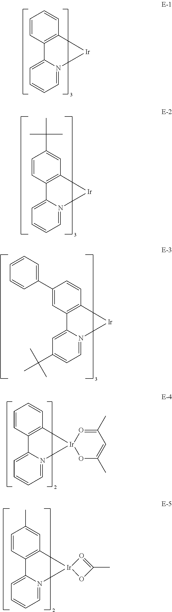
C1=CC2=C(C=C1)[Ir]N1=CC=CC=C21.C1=CC2=C(C=C1C(C)(C)C)[Ir]N1=CC=CC=C21.C1(C2=CC=CC=C2)=CC2=C(C=C1)[Ir]N1=CC=C(C(C)(C)C)C=C21.C1=CC2=C(C=C1)[Ir]1(N3=CC=CC=C23)OC(C)=CC(C)=O1.C1=CC2=C(C=C1C)[Ir]1(N3=CC=CC=C23)OC(C)=O1
